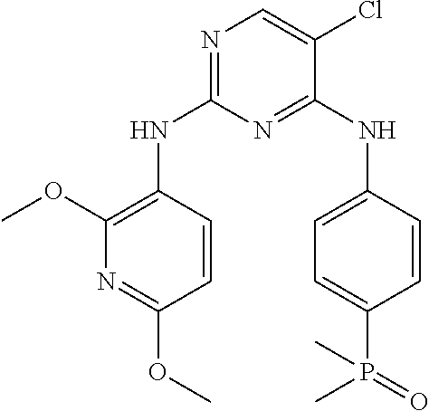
N1=C(NC2=C(OC)N=C(OC)C=C2)N=C(NC2=CC=C(P(=O)(C)C)C=C2)C(Cl)=C1
